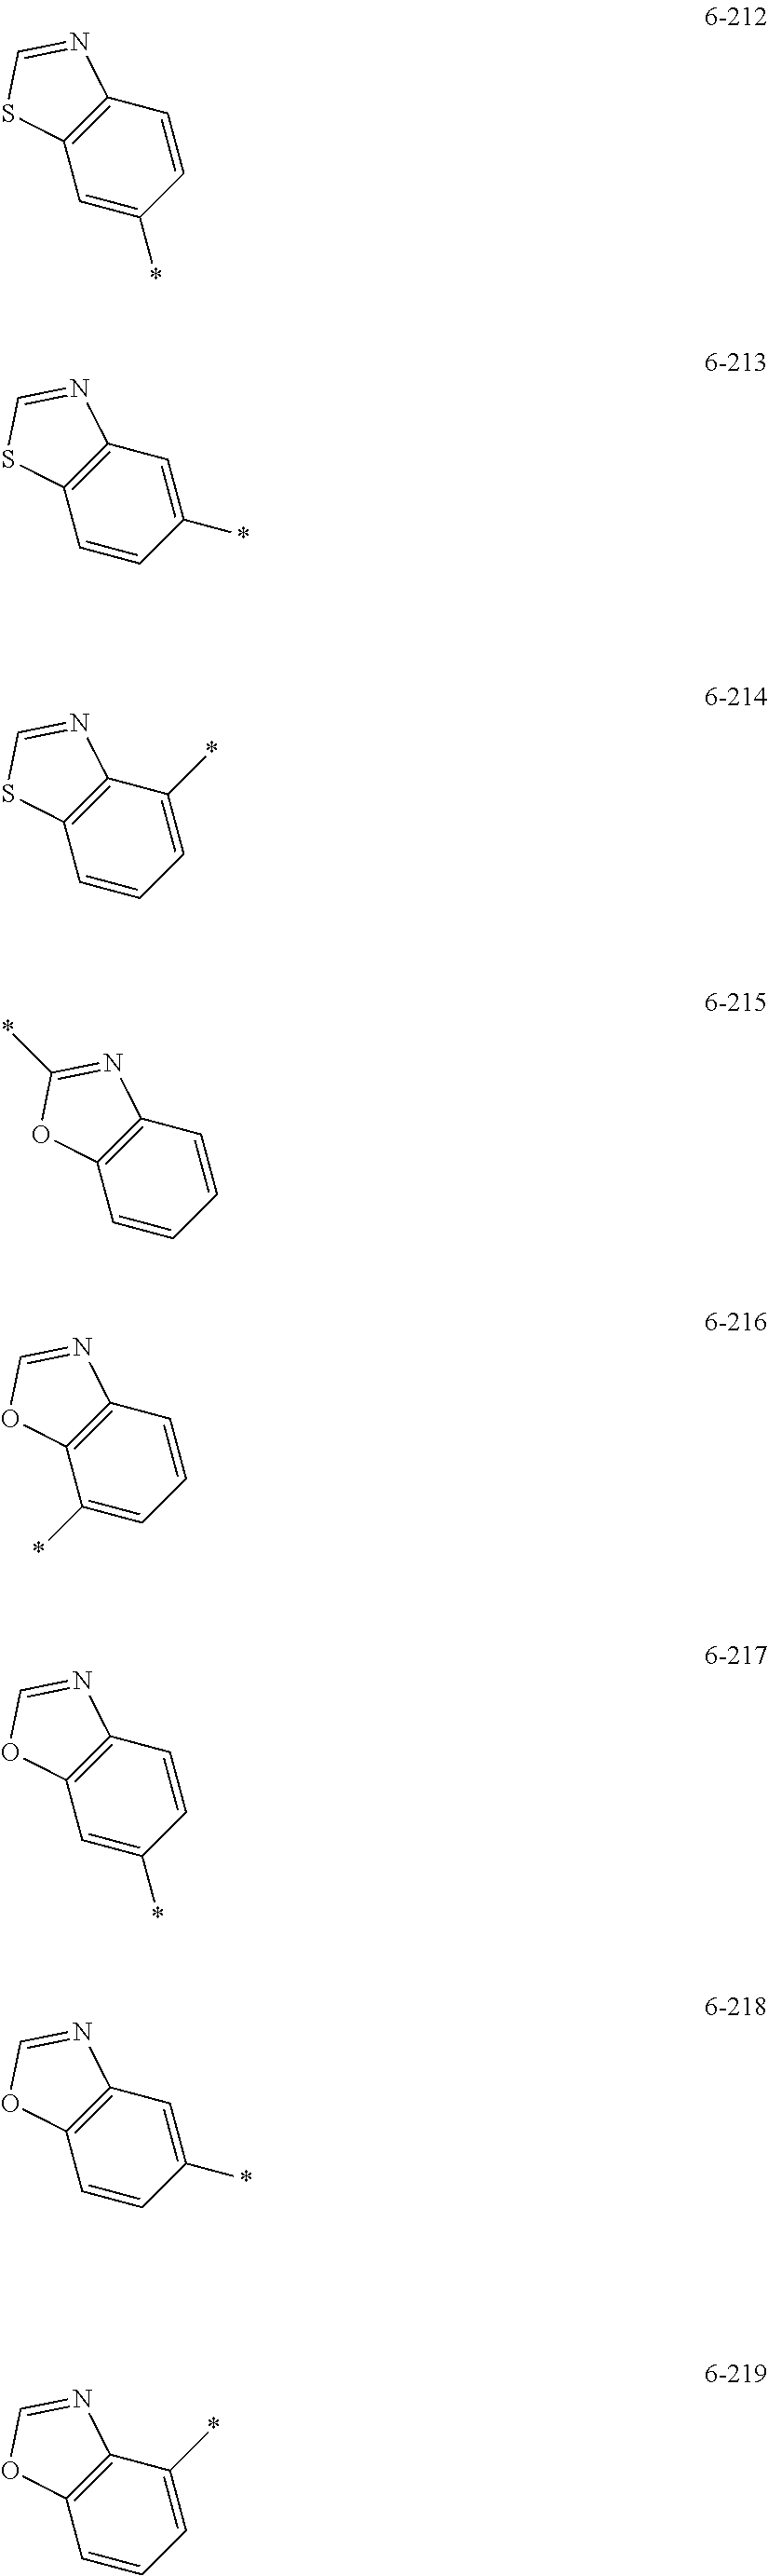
C1=CC(*)=CC2=C1N=CS2.C1=C(*)C=CC2=C1N=CS2.C1(*)=CC=CC2=C1N=CS2.C1=CC=CC2=C1N=C(*)O2.C1=CC=C(*)C2=C1N=CO2.C1=CC(*)=CC2=C1N=CO2.C1=C(*)C=CC2=C1N=CO2.C1(*)=CC=CC2=C1N=CO2
